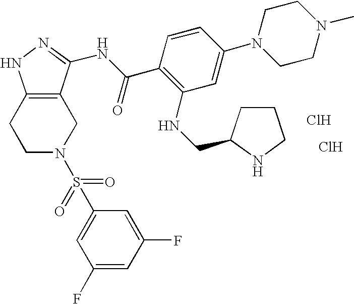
Cl.C1C2=C(CCN1S(C1=CC(F)=CC(F)=C1)(=O)=O)NN=C2NC(C1=C(NCC2NCCC2)C=C(N2CCN(C)CC2)C=C1)=O.Cl
